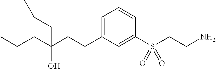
C(CCC1=CC=CC(S(CCN)(=O)=O)=C1)(CCC)(O)CCC
